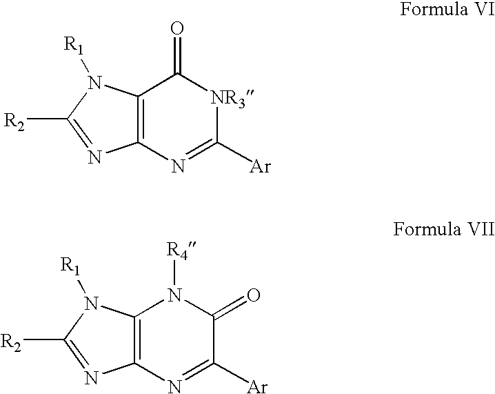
C12=C(N=C([Ar])[NR3]C1=O)N=C([R2])N2[R1].C12=C(N=C([Ar])C(=O)N1[R4])N=C([R2])N2[R1]
